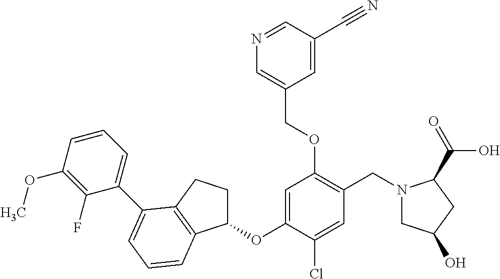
C1=C(OC2CCC3=C2C=CC=C3C2=CC=CC(OC)=C2F)C(Cl)=CC(CN2CC(O)CC2C(=O)O)=C1OCC1=CN=CC(C#N)=C1
